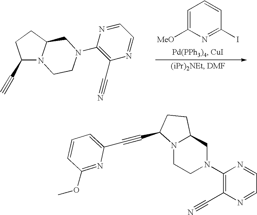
C1=C([MeO])N=C(I)C=C1.C1(C#C)N2C(CC1)CN(C1=C(C#N)N=CC=N1)CC2.C1=CC(OC)=NC(C#CC2N3CCN(C4=C(C#N)N=CC=N4)CC3CC2)=C1
